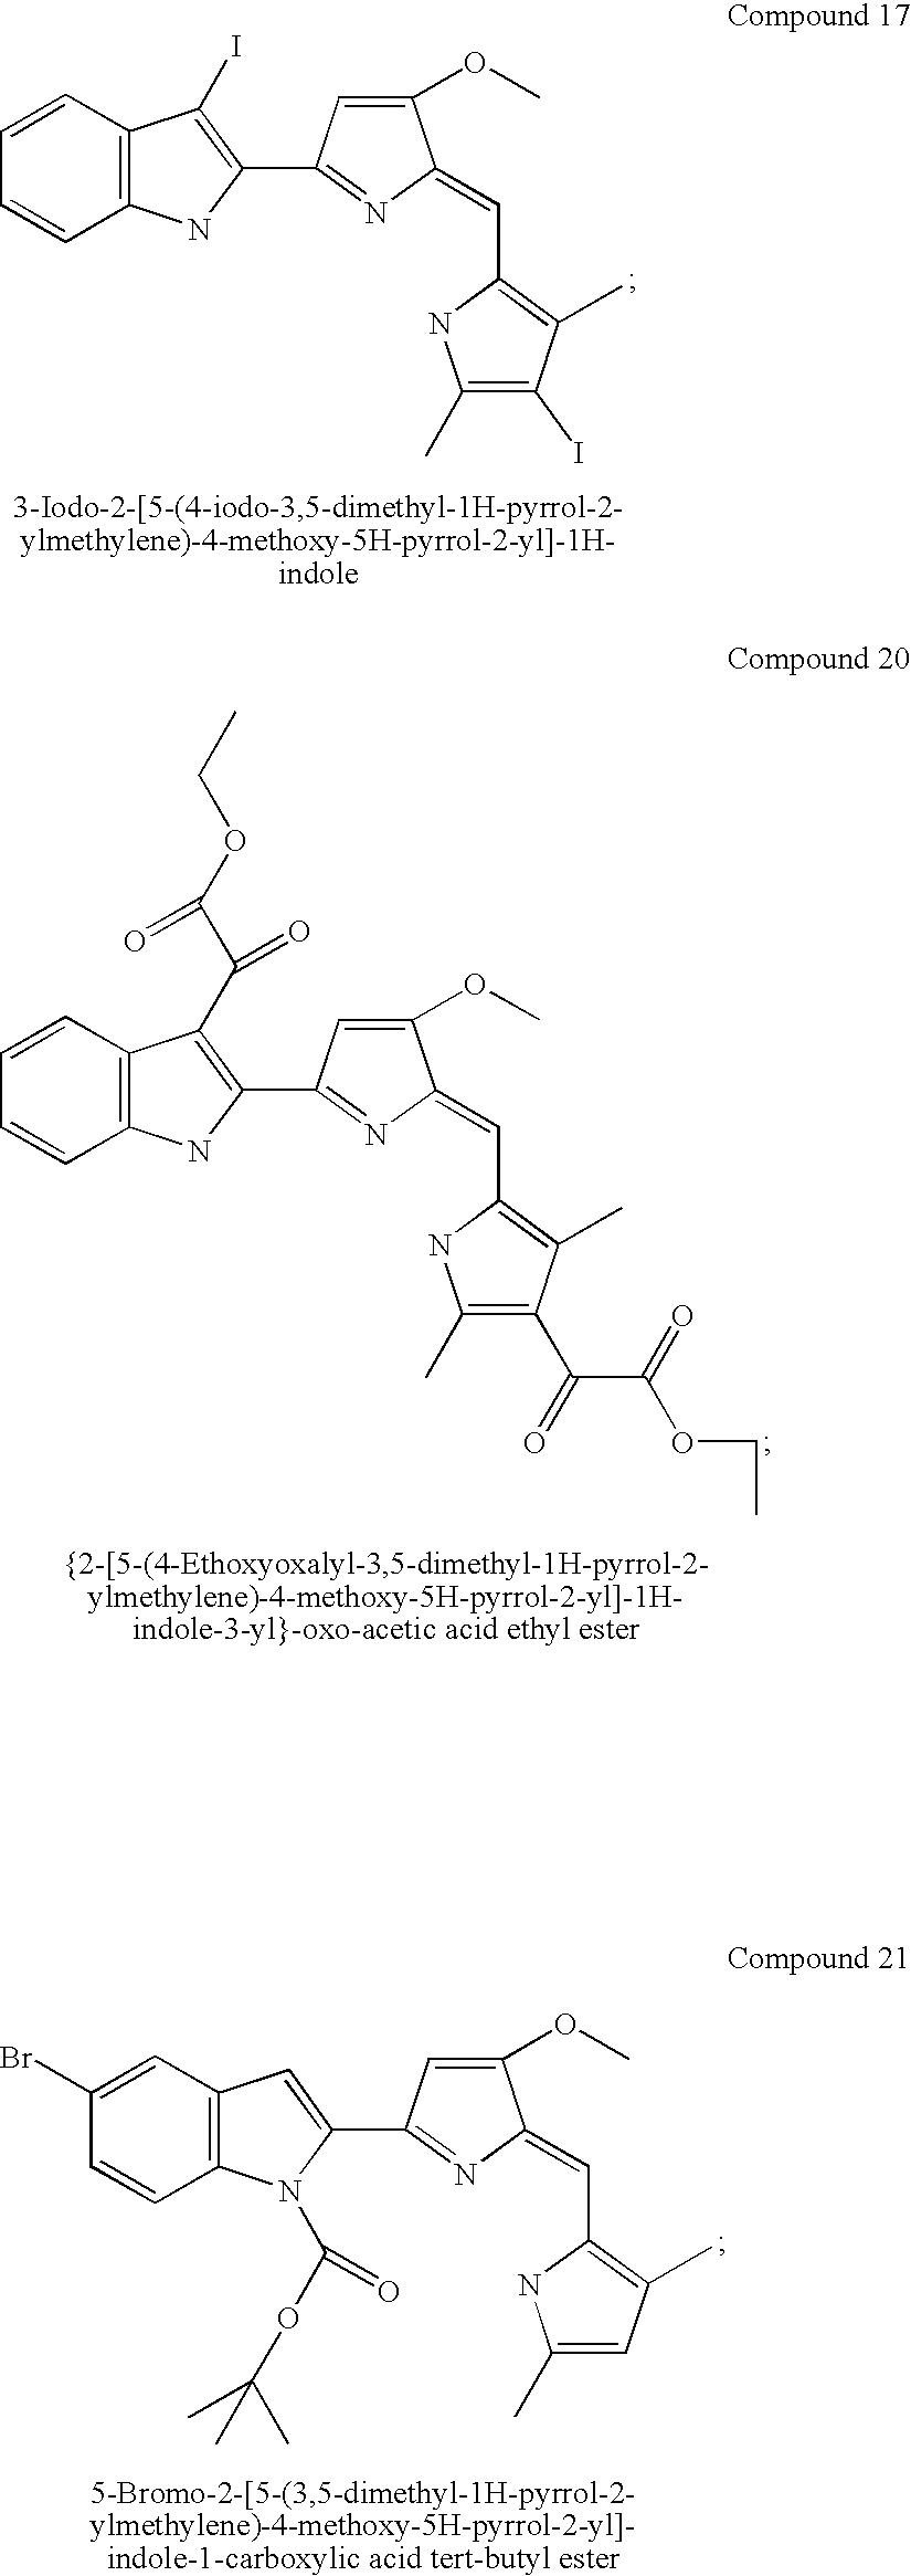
C12=C(C=CC=C1)C(I)=C(C1=NC(=CC3=C(C)C(I)=C(C)N3)C(OC)=C1)N2.C12=C(C=CC=C1)C(C(C(OCC)=O)=O)=C(C1=NC(=CC3=C(C)C(C(=O)C(=O)OCC)=C(C)N3)C(OC)=C1)N2.C12=C(C=C(Br)C=C1)C=C(C1=NC(=CC3=C(C)C=C(C)N3)C(OC)=C1)N2C(=O)OC(C)(C)C
